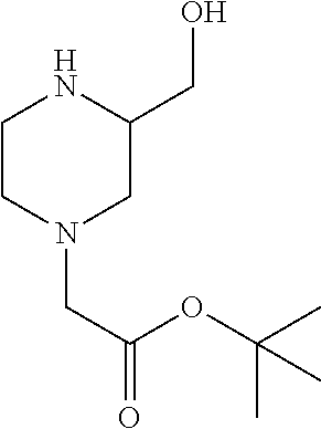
C1CN(CC(OC(C)(C)C)=O)CC(CO)N1
